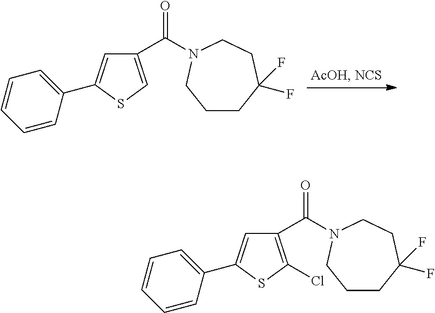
C1(C(N2CCC(F)(F)CCC2)=O)=CSC(C2=CC=CC=C2)=C1.C1(C(N2CCC(F)(F)CCC2)=O)=C(Cl)SC(C2=CC=CC=C2)=C1
